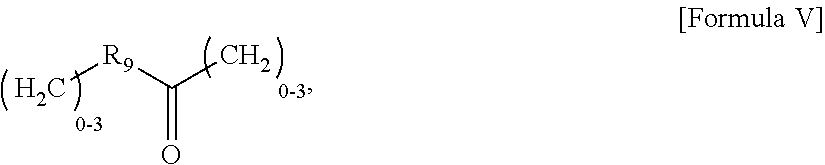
[R9](C(C)=O)C
